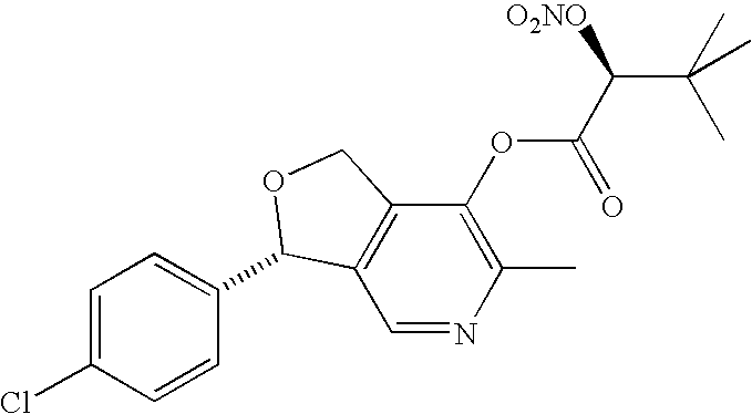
C1=C(Cl)C=CC(C2C3=C(C(OC(=O)C(C(C)(C)C)[O2NO])=C(C)N=C3)CO2)=C1
